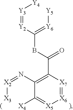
[Y3](=[Y2]C(=[Y6][Y5])BC(C1=C(N=[X2][X3])C([X4])=[X5][X6]=[X7]1)=O)[Y4]
